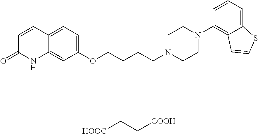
C1=CC2=CC=C(OCCCCN3CCN(C4=C5C(=CC=C4)SC=C5)CC3)C=C2NC1=O.[HOOC]CC[COOH]
